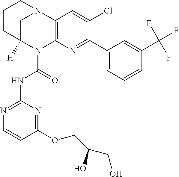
C1CC2([H])CN(C1)C1=C(N2C(=O)NC2=NC=CC(OCC(CO)O)=N2)N=C(C2=CC=CC(C(F)(F)F)=C2)C(Cl)=C1
